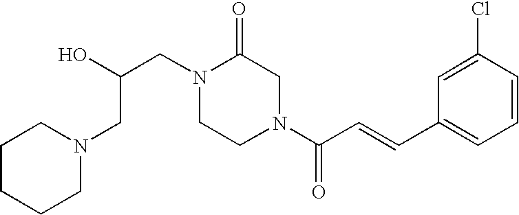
N1(CC(O)CN2CCCCC2)CCN(C(C=CC2=CC=CC(Cl)=C2)=O)CC1=O
